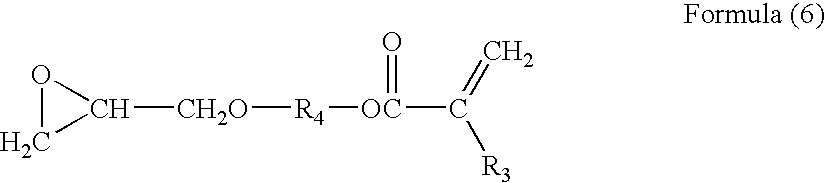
O1CC1[CH2O][R4][OC](=O)C(=C)[R3]
